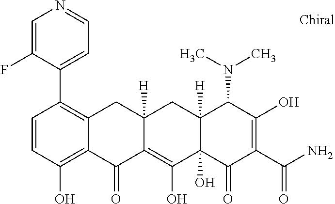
C12([H])C(O)(C(=O)C(C(N)=O)=C(O)C1N(C)C)C(O)=C1C([H])(C2)CC2=C(C3=CC=NC=C3F)C=CC(O)=C2C1=O
